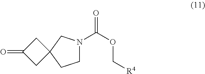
C1N(C(OC[R4])=O)CC2(C1)CC(=O)C2
